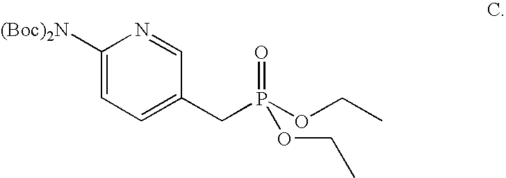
C1([(Boc)2N])=CC=C(CP(=O)(OCC)OCC)C=N1
